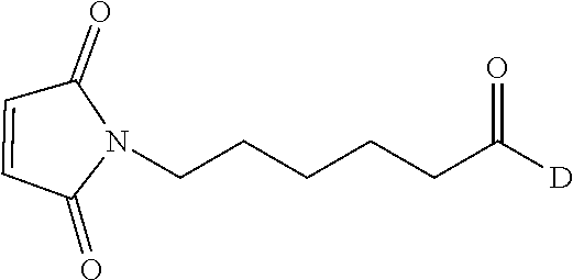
C1=CC(=O)N(CCCCCC(=O)[D])C1=O
